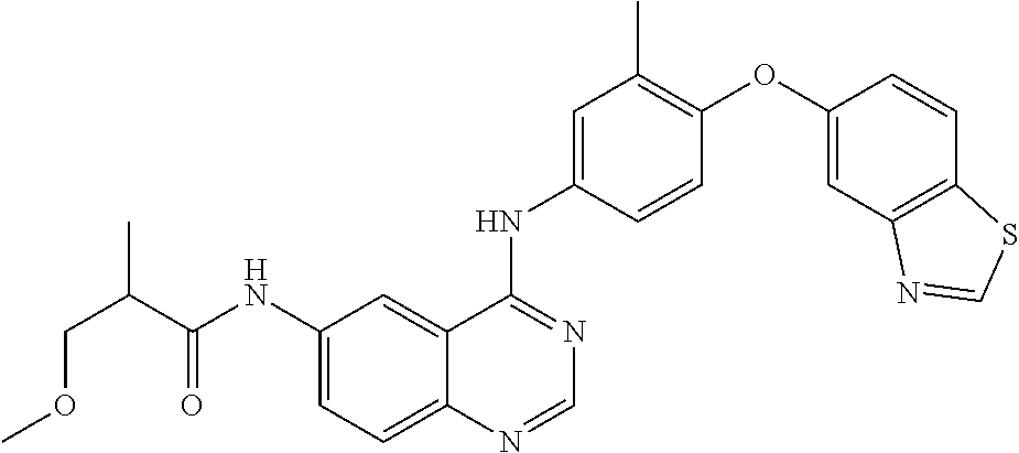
C12=CC=C(NC(C(COC)C)=O)C=C1C(NC1=CC(C)=C(OC3=CC4=C(C=C3)SC=N4)C=C1)=NC=N2
